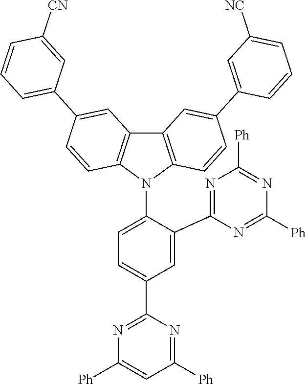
C1=C(C2=NC([Ph])=NC([Ph])=N2)C(N2C3=C(C4=C2C=CC(C2=CC=CC([CN])=C2)=C4)C=C(C2=CC([NC])=CC=C2)C=C3)=CC=C1C1=NC([Ph])=CC([Ph])=N1
